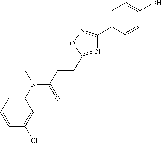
C1(N(C(=O)CCC2=NC(C3=CC=C(O)C=C3)=NO2)C)=CC=CC(Cl)=C1
